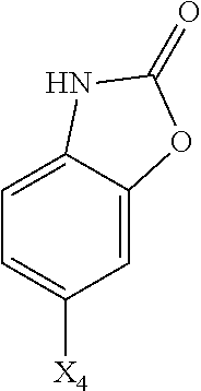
C1=C2C(=CC([X4])=C1)OC(=O)N2
